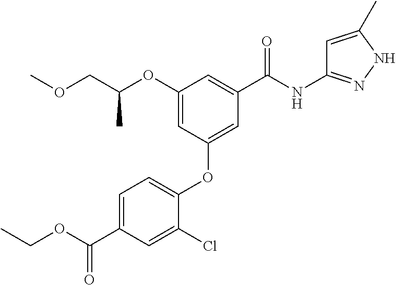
C1(OC(COC)C)=CC(OC2=CC=C(C(OCC)=O)C=C2Cl)=CC(C(NC2=NNC(C)=C2)=O)=C1
